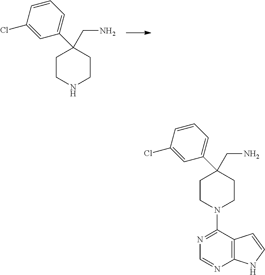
N1CCC(CN)(C2=CC=CC(Cl)=C2)CC1.C12=C(C(N3CCC(CN)(C4=CC=CC(Cl)=C4)CC3)=NC=N1)C=CN2
